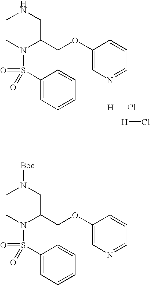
[H]Cl.[H]Cl.C1CN(S(=O)(=O)C2=CC=CC=C2)C(COC2=CN=CC=C2)CN1.C1CN(S(=O)(=O)C2=CC=CC=C2)C(COC2=CN=CC=C2)CN1[Boc]
